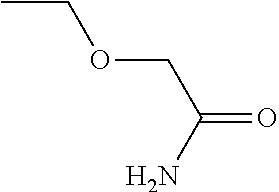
CCOCC(=O)N
